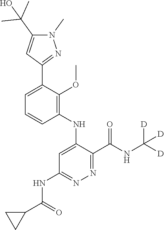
C1=CC=C(C2=NN(C)C(C(C)(C)O)=C2)C(OC)=C1NC1=CC(NC(C2CC2)=O)=NN=C1C(NC([D])([D])[D])=O
